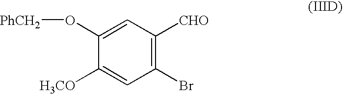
C1(O[PhCH2])=CC([CHO])=C(Br)C=C1[H3CO]
